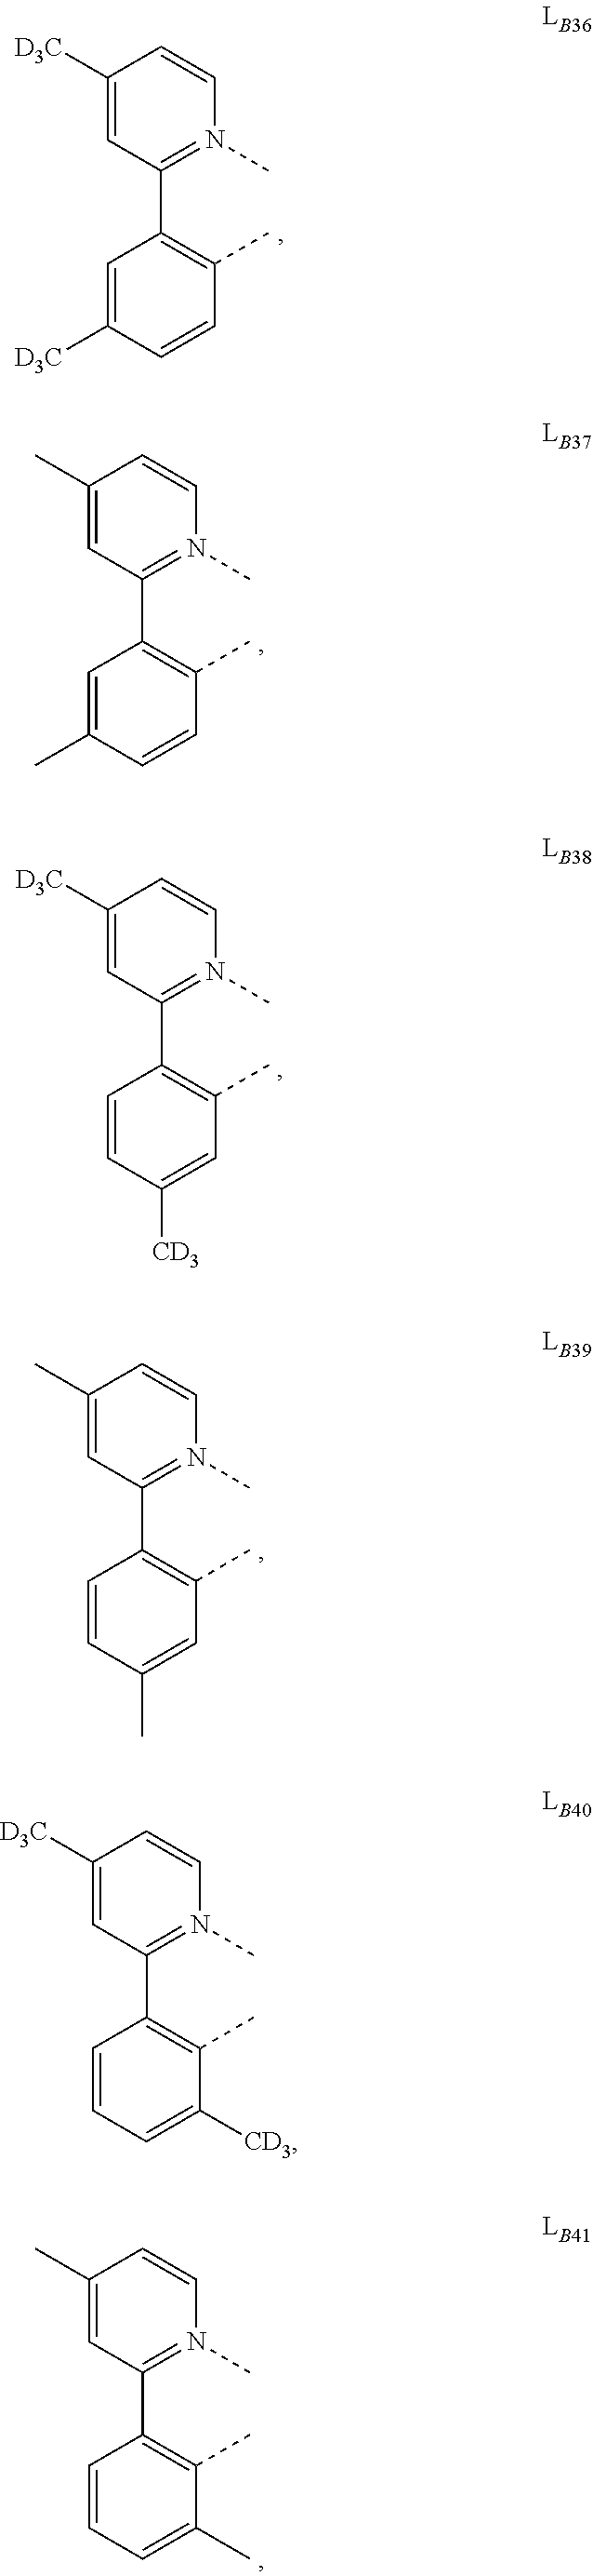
C1([D3C])=CC(C2=C(C)C([CD3])=CC=C2)=N(C)C=C1.C1([D3C])=CC(C2=C(C)C=CC([D3C])=C2)=N(C)C=C1.C1(C)=CC(C2=C(C)C=CC(C)=C2)=N(C)C=C1.C1([D3C])=CC(C2=C(C)C=C([CD3])C=C2)=N(C)C=C1.C1(C)=CC(C2=C(C)C=C(C)C=C2)=N(C)C=C1.C1(C)=CC(C2=C(C)C(C)=CC=C2)=N(C)C=C1
